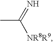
CC(=N)[NR8R9]
